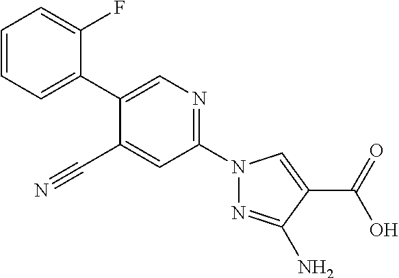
C1(C#N)=CC(N2N=C(N)C(C(O)=O)=C2)=NC=C1C1=CC=CC=C1F
